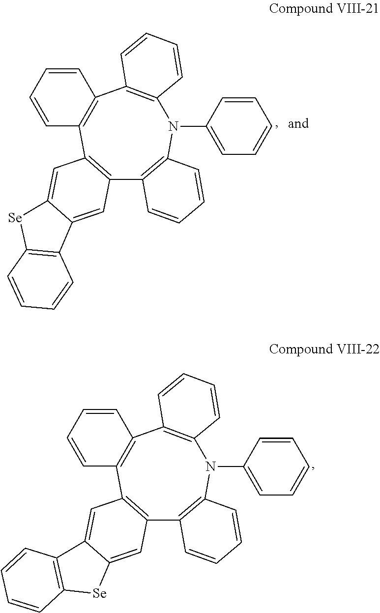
C12=C(N(C3=CC=CC=C3)C3=C(C4=C(C5=C1C=C1C(=C5)C5=C([Se]1)C=CC=C5)C=CC=C4)C=CC=C3)C=CC=C2.C12=C(N(C3=CC=CC=C3)C3=C(C4=C(C5=C1C=C1C(=C5)[Se]C5=C1C=CC=C5)C=CC=C4)C=CC=C3)C=CC=C2
